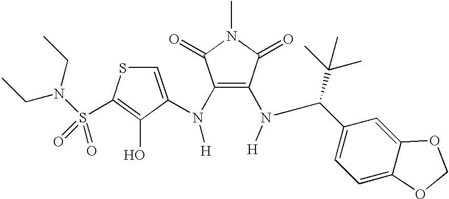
C(C1=CC=C2C(=C1)OCO2)(C(C)(C)C)N(C1=C(N([H])C2=CSC(S(N(CC)CC)(=O)=O)=C2O)C(=O)N(C)C1=O)[H]
